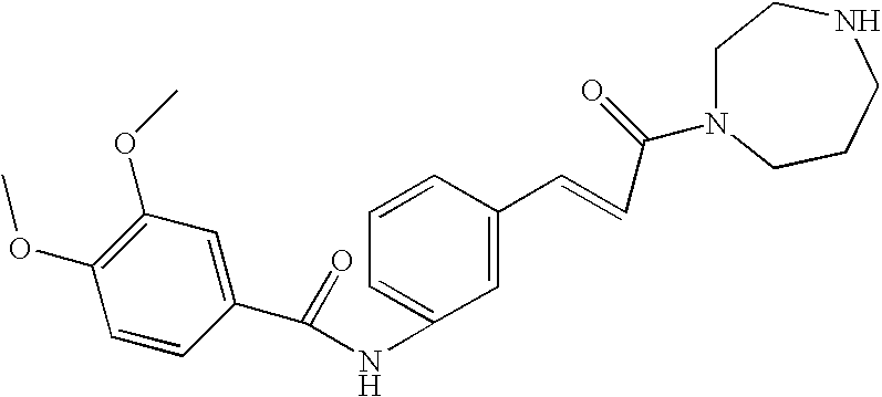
C1=CC(C(NC2=CC=CC(C=CC(=O)N3CCNCCC3)=C2)=O)=CC(OC)=C1OC
